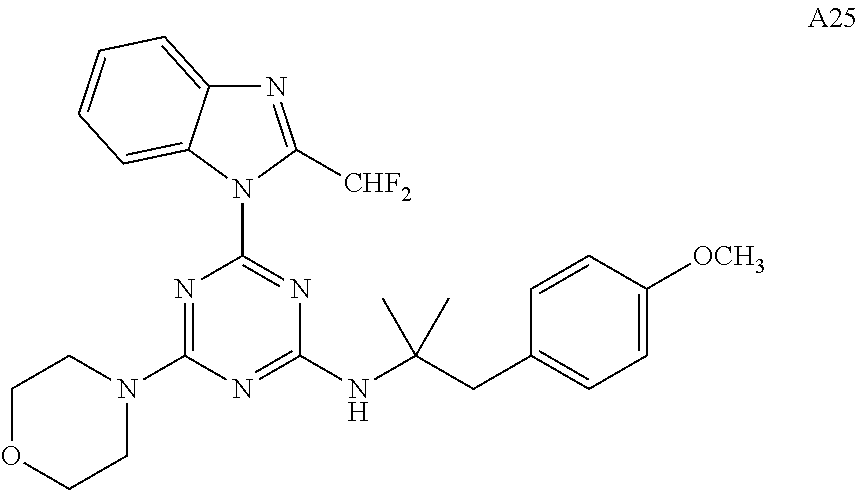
N1=C([CHF2])N(C2=NC(NC(CC3=CC=C([OCH3])C=C3)(C)C)=NC(N3CCOCC3)=N2)C2=CC=CC=C12
